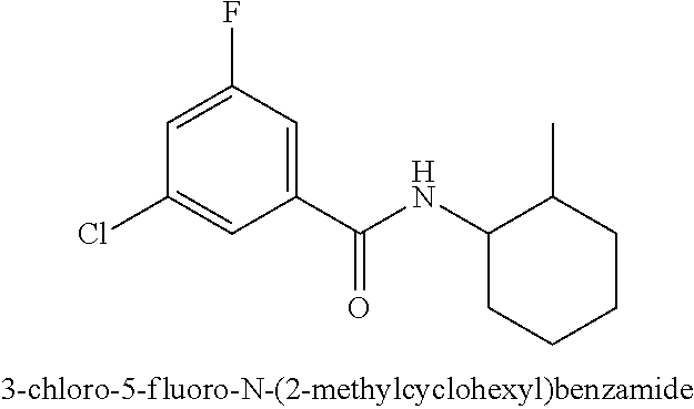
C1(F)=CC(Cl)=CC(C(NC2CCCCC2C)=O)=C1
